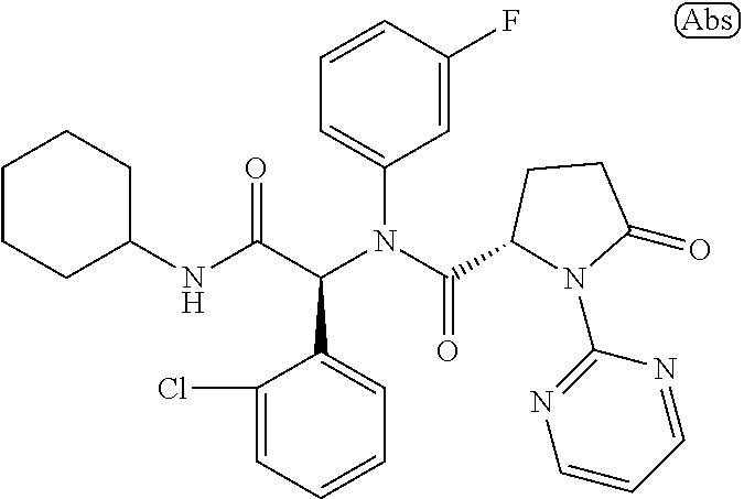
C1=CC=C(Cl)C(C(C(NC2CCCCC2)=O)N(C(=O)C2N(C3=NC=CC=N3)C(=O)CC2)C2=CC=CC(F)=C2)=C1
